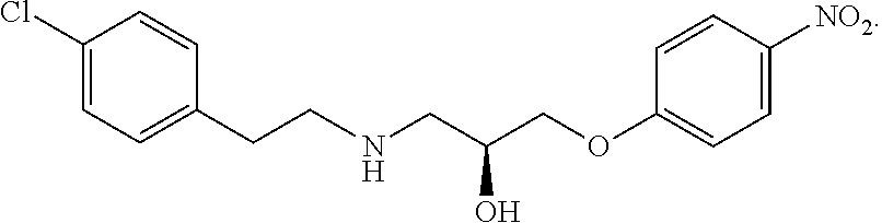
C1(Cl)=CC=C(CCNCC(COC2=CC=C([NO2])C=C2)O)C=C1
